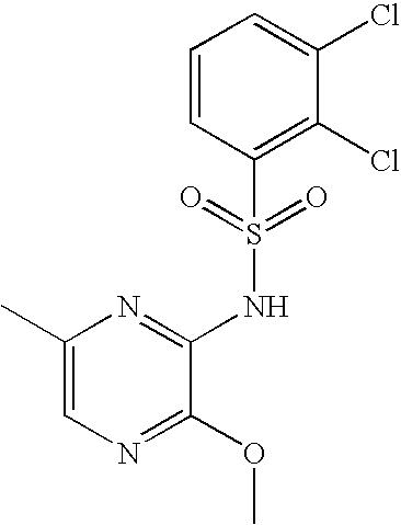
C1(C)=CN=C(OC)C(NS(C2=C(Cl)C(Cl)=CC=C2)(=O)=O)=N1
